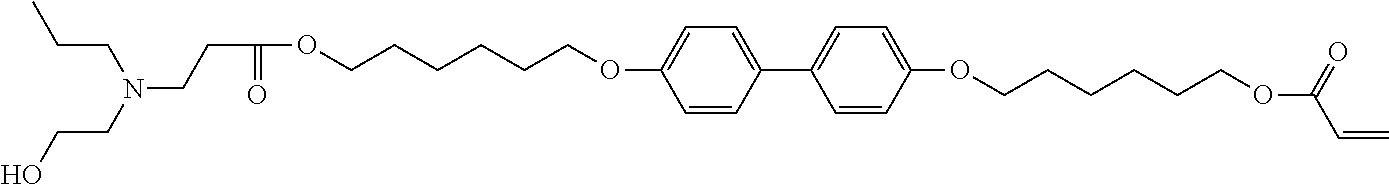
CCCN(CCC(OCCCCCCOC1=CC=C(C2=CC=C(OCCCCCCOC(C=C)=O)C=C2)C=C1)=O)CCO
